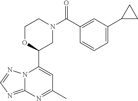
N12C(=NC=N1)N=C(C)C=C2C1CN(C(=O)C2=CC(C3CC3)=CC=C2)CCO1
